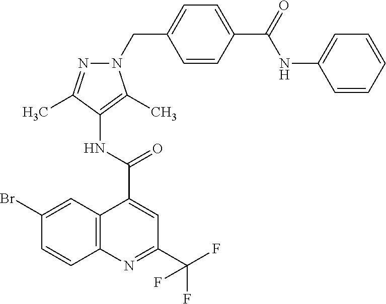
C12=C(N=C(C(F)(F)F)C=C1C(=O)NC1=C(C)N(CC3=CC=C(C(=O)NC4=CC=CC=C4)C=C3)N=C1C)C=CC(Br)=C2
